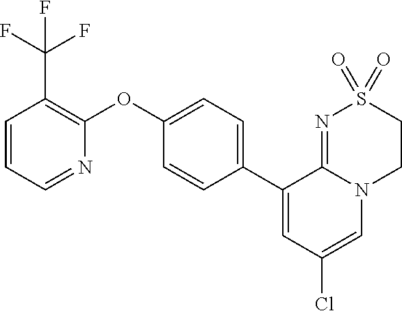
C1(C2=CC(Cl)=CN3C2=NS(=O)(=O)CC3)=CC=C(OC2=C(C(F)(F)F)C=CC=N2)C=C1
